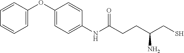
C1=C(OC2=CC=C(NC(CCC(CS)N)=O)C=C2)C=CC=C1
